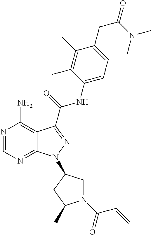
N1=CN=C2C(=C1N)C(C(=O)NC1=CC=C(CC(N(C)C)=O)C(C)=C1C)=NN2C1CN(C(C=C)=O)C(C)C1
